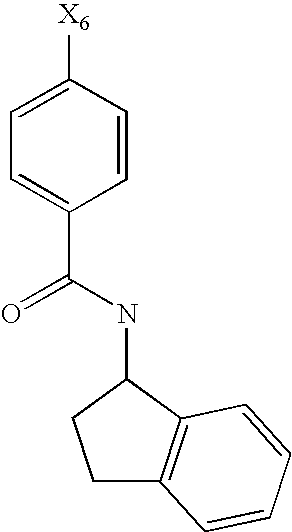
C1=CC([X6])=CC=C1C(NC1C2=C(CC1)C=CC=C2)=O
